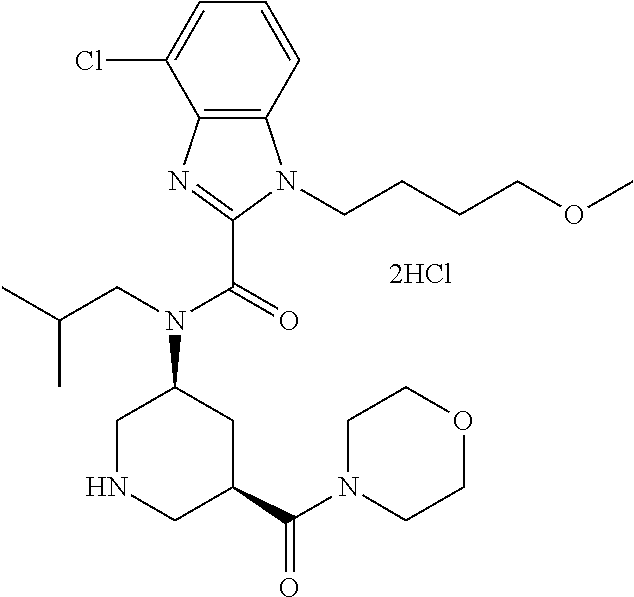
C1=C(Cl)C2=C(C=C1)N(CCCCOC)C(C(=O)N(CC(C)C)C1CNCC(C(=O)N3CCOCC3)C1)=N2
